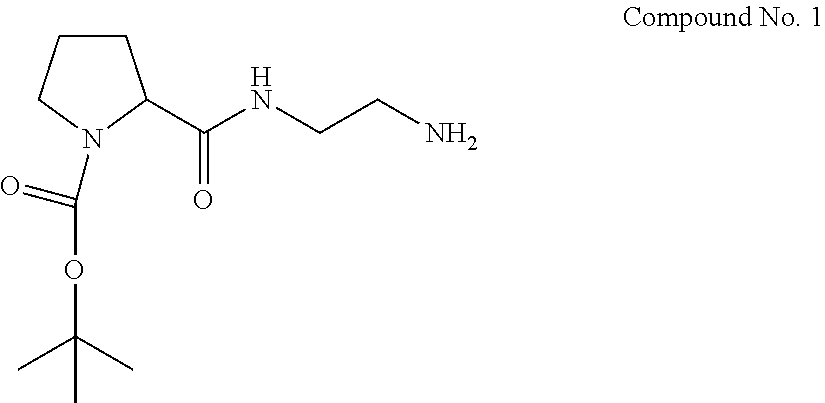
C1CCN(C(=O)OC(C)(C)C)C1C(NCCN)=O
